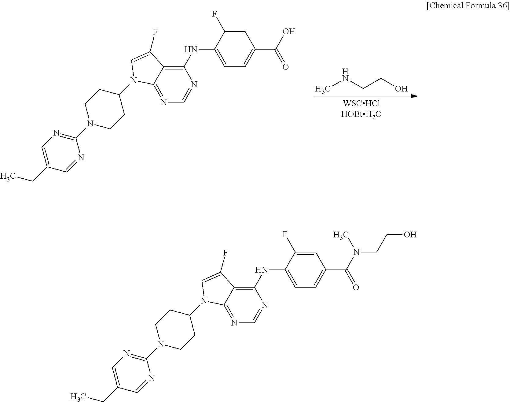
CNCCO.C1(NC2=CC=C(C(O)=O)C=C2F)=C2C(=NC=N1)N(C1CCN(C3=NC=C(CC)C=N3)CC1)C=C2F.C1(NC2=CC=C(C(N(C)CCO)=O)C=C2F)=C2C(=NC=N1)N(C1CCN(C3=NC=C(CC)C=N3)CC1)C=C2F
